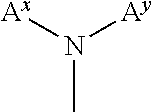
[Ax]N(C)[Ay]
